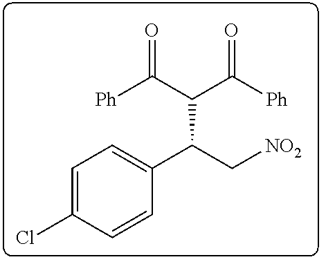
C1=C(Cl)C=CC(C(C[NO2])C(C([Ph])=O)C([Ph])=O)=C1
